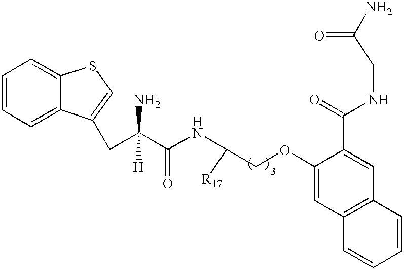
C1=CC=C2C(=C1)SC=C2CC(C(NC(COC1=CC2=C(C=C1C(=O)NCC(N)=O)C=CC=C2)[R17])=O)(N)[H].[H]
